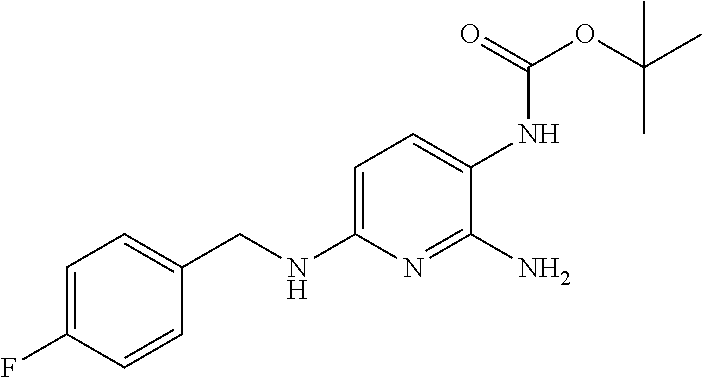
C1=C(F)C=CC(CNC2=CC=C(NC(OC(C)(C)C)=O)C(N)=N2)=C1
